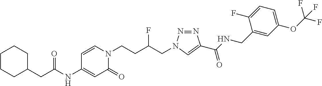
C(NC1=CC(=O)N(CCC(CN2N=NC(C(NCC3=CC(OC(F)(F)F)=CC=C3F)=O)=C2)F)C=C1)(=O)CC1CCCCC1
